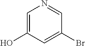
C1=C(O)C=C(Br)C=N1
